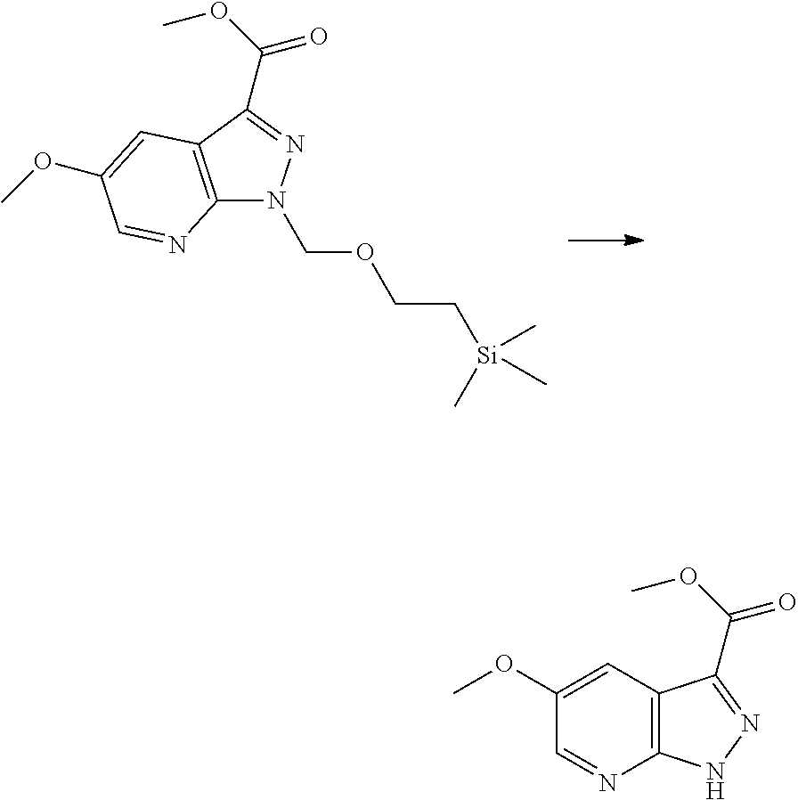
C12=C(C(C(OC)=O)=NN1COCC[Si](C)(C)C)C=C(OC)C=N2.C1(OC)=CC2=C(N=C1)NN=C2C(OC)=O
